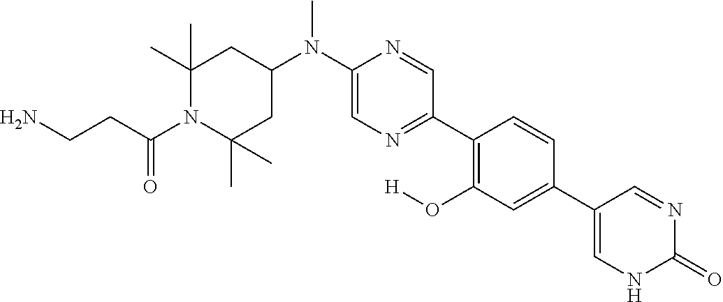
C1(C)(C)CC(N(C2=CN=C(C3=C(O[H])C=C(C4=CNC(=O)N=C4)C=C3)C=N2)C)CC(C)(C)N1C(CCN)=O
